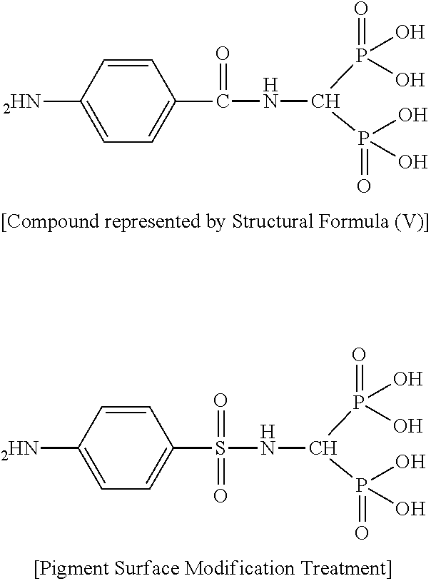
C1=CC([2HN])=CC=C1C(=O)NC(P(O)(=O)O)P(=O)(O)O.C1=CC([2HN])=CC=C1S(=O)(NC(P(O)(=O)O)P(=O)(O)O)=O
